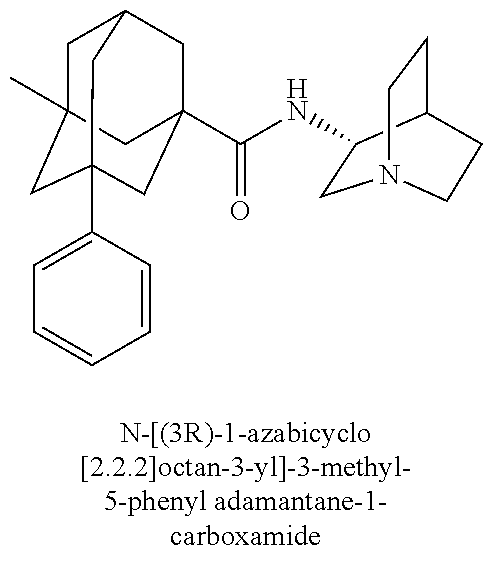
C1C2(C)CC3(C4=CC=CC=C4)CC(C(NC4CN5CCC4CC5)=O)(CC1C3)C2
